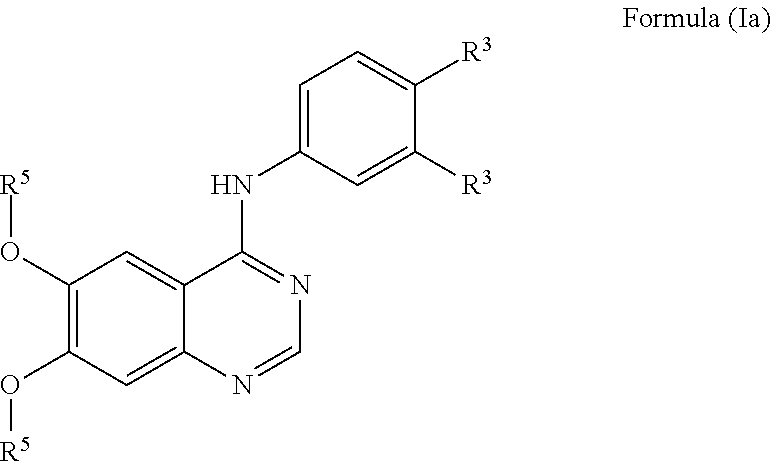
C1(O[R5])=C(O[R5])C=C2C(=C1)C(NC1=CC=C([R3])C([R3])=C1)=NC=N2
